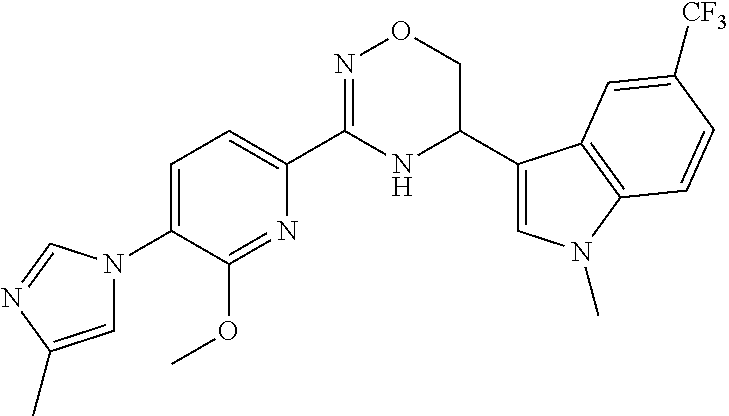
C1=C(N2C=C(C)N=C2)C(OC)=NC(C2=NOCC(C3=CN(C)C4=C3C=C([CF3])C=C4)N2)=C1
